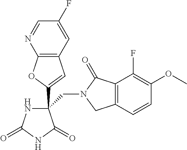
C1(C2(CN3CC4=C(C3=O)C(F)=C(OC)C=C4)NC(=O)NC2=O)=CC2=C(O1)N=CC(F)=C2
